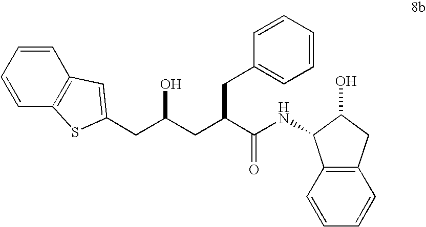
C(C(CC(C(NC1C2=C(C=CC=C2)CC1O)=O)CC1=CC=CC=C1)O)C1=CC2=C(C=CC=C2)S1
